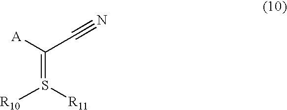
[R10]S(=C([A])C#N)[R11]
